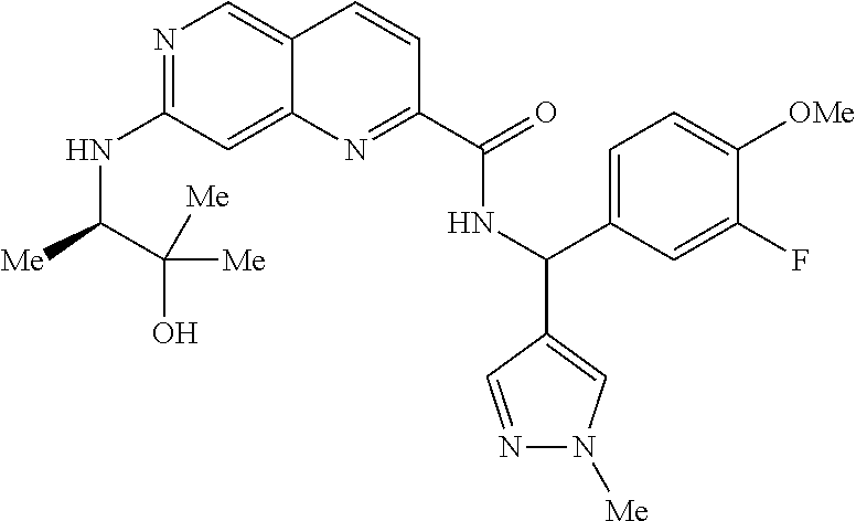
N1=C(NC([Me])C(O)([Me])[Me])C=C2C(=C1)C=CC(C(=O)NC(C1=CN([Me])N=C1)C1=CC=C([OMe])C(F)=C1)=N2
